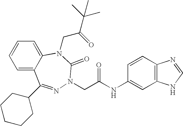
C1=C2C(=CC=C1)N(CC(=O)C(C)(C)C)C(=O)N(CC(NC1=CC3=C(C=C1)N=CN3)=O)N=C2C1CCCCC1
